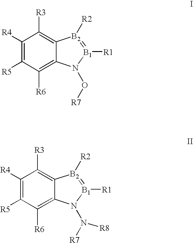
C1([R4])=C([R5])C([R6])=C2C(=C1[R3])[B2]([R2])=[B1]([R1])N2O[R7].C1([R4])=C([R5])C([R6])=C2C(=C1[R3])[B2]([R2])=[B1]([R1])N2N([R8])[R7]
